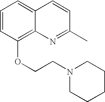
C1=CC(OCCN2CCCCC2)=C2C(=C1)C=CC(C)=N2
